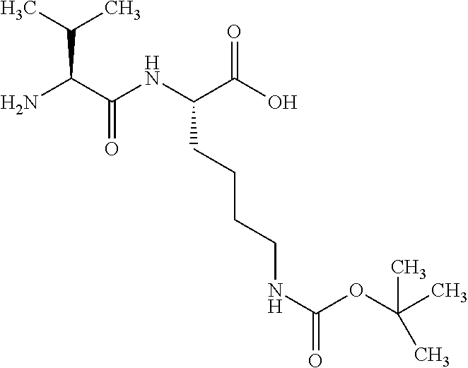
C(C(C)C)(N)C(=O)NC(CCCCNC(OC(C)(C)C)=O)C(=O)O
